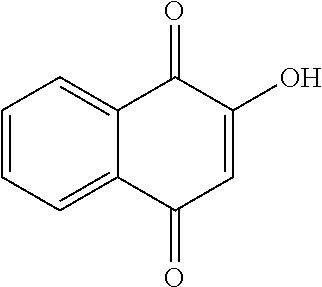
C1=CC=C2C(=C1)C(=O)C(O)=CC2=O
